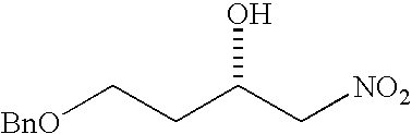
C(C[BnO])C(C[NO2])O
